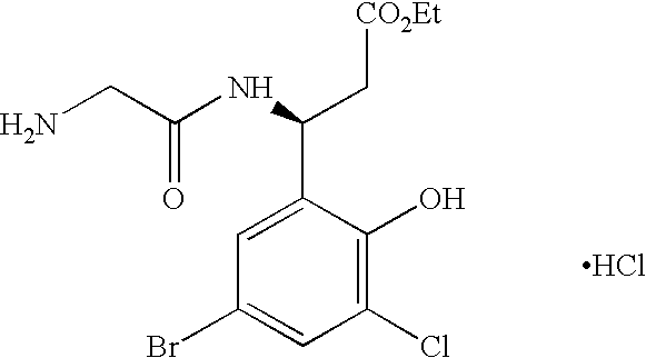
C1=C(C(NC(CN)=O)C[CO2Et])C(O)=C(Cl)C=C1Br.Cl
